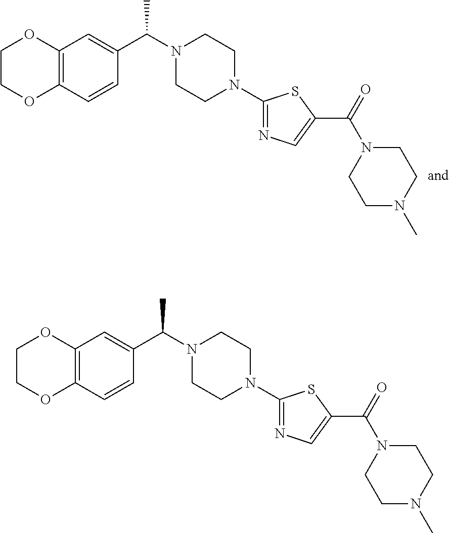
C12=C(C=CC(C(N3CCN(C4=NC=C(C(N5CCN(C)CC5)=O)S4)CC3)C)=C1)OCCO2.C12=C(C=CC(C(N3CCN(C4=NC=C(C(N5CCN(C)CC5)=O)S4)CC3)C)=C1)OCCO2
